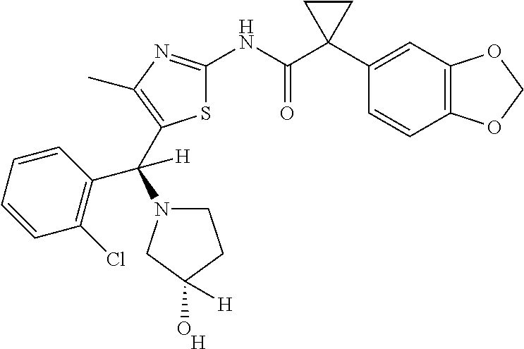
S1C(NC(C2(C3=CC4=C(C=C3)OCO4)CC2)=O)=NC(C)=C1C(C1=C(Cl)C=CC=C1)([H])N1CCC(O)([H])C1.[H]
